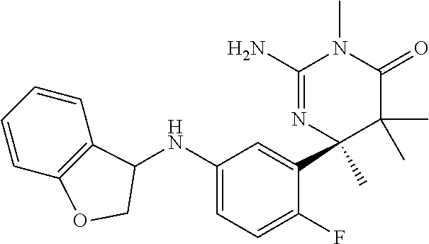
C1(N)=NC(C)(C2=CC(NC3C4=C(C=CC=C4)OC3)=CC=C2F)C(C)(C)C(=O)N1C
